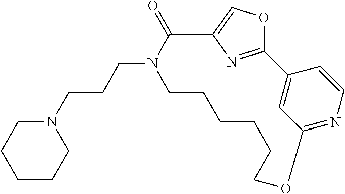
C12=CC(=NC=C1)OCCCCCCN(CCCN1CCCCC1)C(=O)C1=COC2=N1
